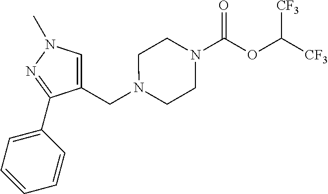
C1(CN2CCN(C(OC([CF3])[CF3])=O)CC2)=CN(C)N=C1C1=CC=CC=C1
